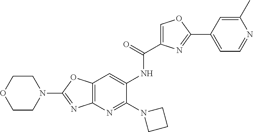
N1(C2=NC3=C(O2)C=C(NC(=O)C2=COC(C4=CC=NC(C)=C4)=N2)C(N2CCC2)=N3)CCOCC1
